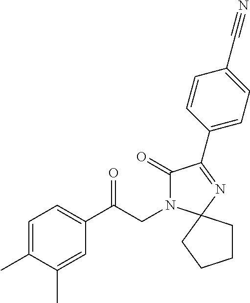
C1=C(C)C(C)=CC(C(CN2C(=O)C(C3=CC=C(C#N)C=C3)=NC23CCCC3)=O)=C1
